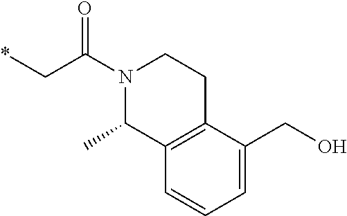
*CC(N1C(C)C2=C(CC1)C(CO)=CC=C2)=O
